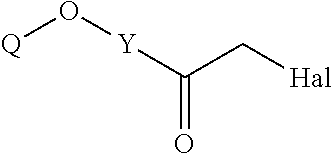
[Q]O[Y]C(C[Hal])=O
